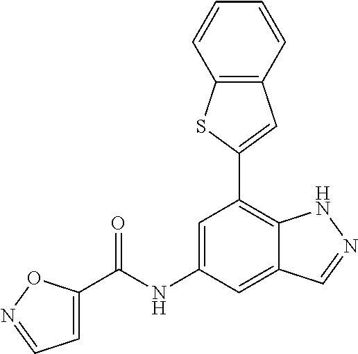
C12=C(C=CC=C1)C=C(C1=C3C(=CC(NC(=O)C4=CC=NO4)=C1)C=NN3)S2
